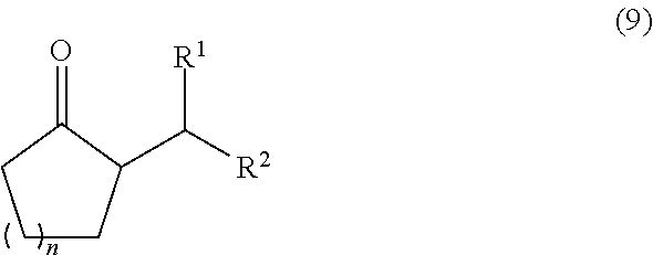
C1CC(C([R2])[R1])C(=O)C1
